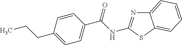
C12=CC=CC=C1SC(NC(C1=CC=C(CCC)C=C1)=O)=N2
